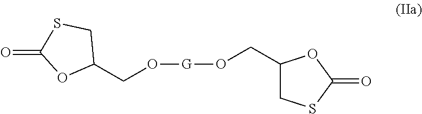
C1(CO[G]OCC2CSC(=O)O2)CSC(=O)O1
